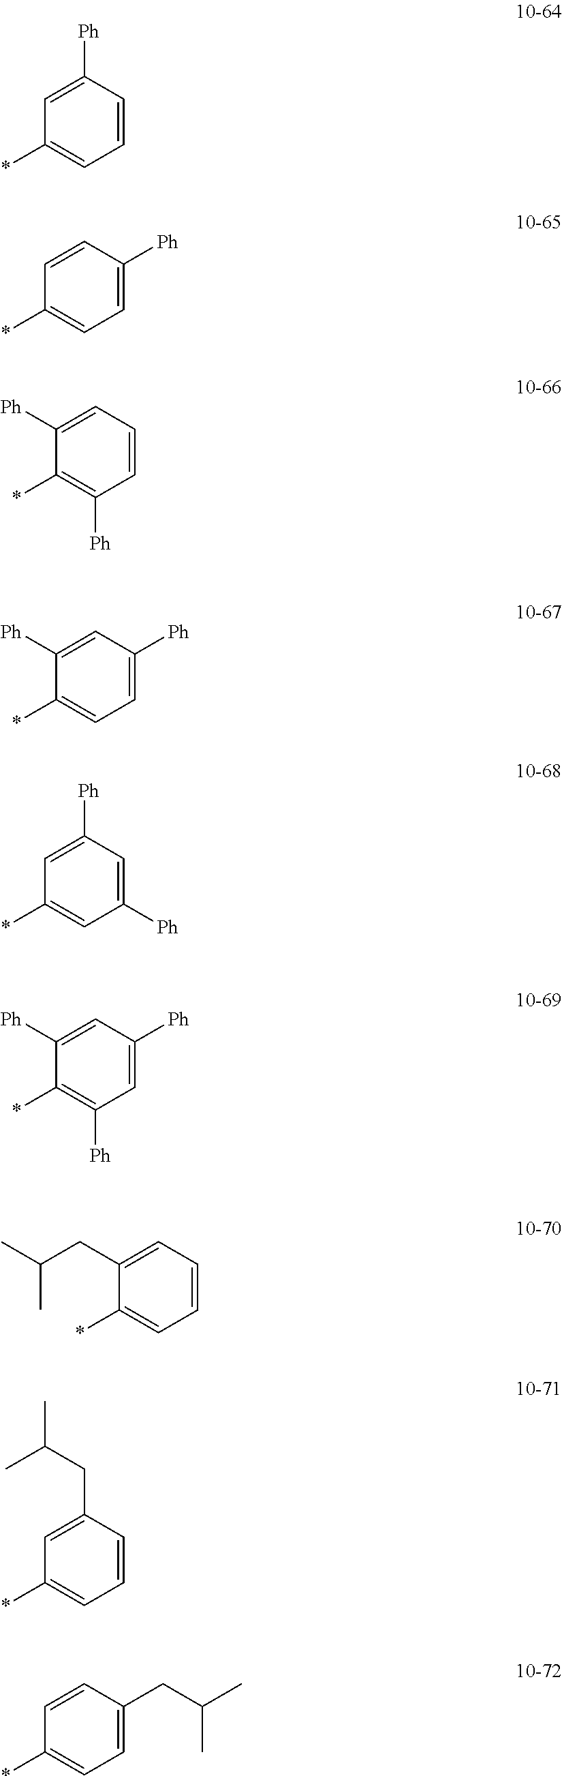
*C1=CC=CC([Ph])=C1.*C1=CC=C([Ph])C=C1.*C1=C([Ph])C=CC=C1[Ph].*C1=CC=C([Ph])C=C1[Ph].*C1=CC([Ph])=CC([Ph])=C1.*C1=C([Ph])C=C([Ph])C=C1[Ph].*C1=CC=CC=C1CC(C)C.*C1=CC=CC(CC(C)C)=C1.*C1=CC=C(CC(C)C)C=C1
